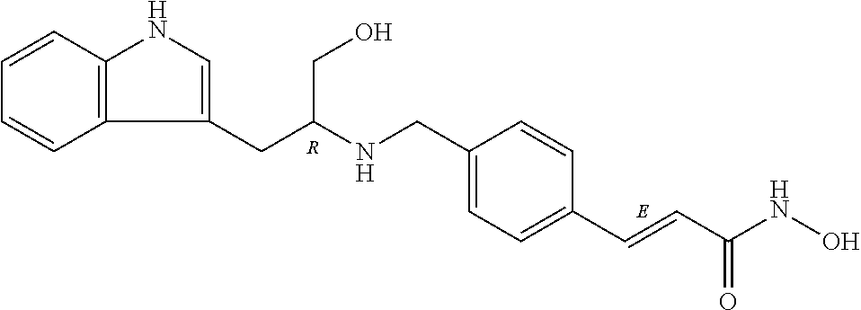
C12=C(C=CC=C1)NC=C2CC(NCC1=CC=C(C=CC(NO)=O)C=C1)CO.[R]
